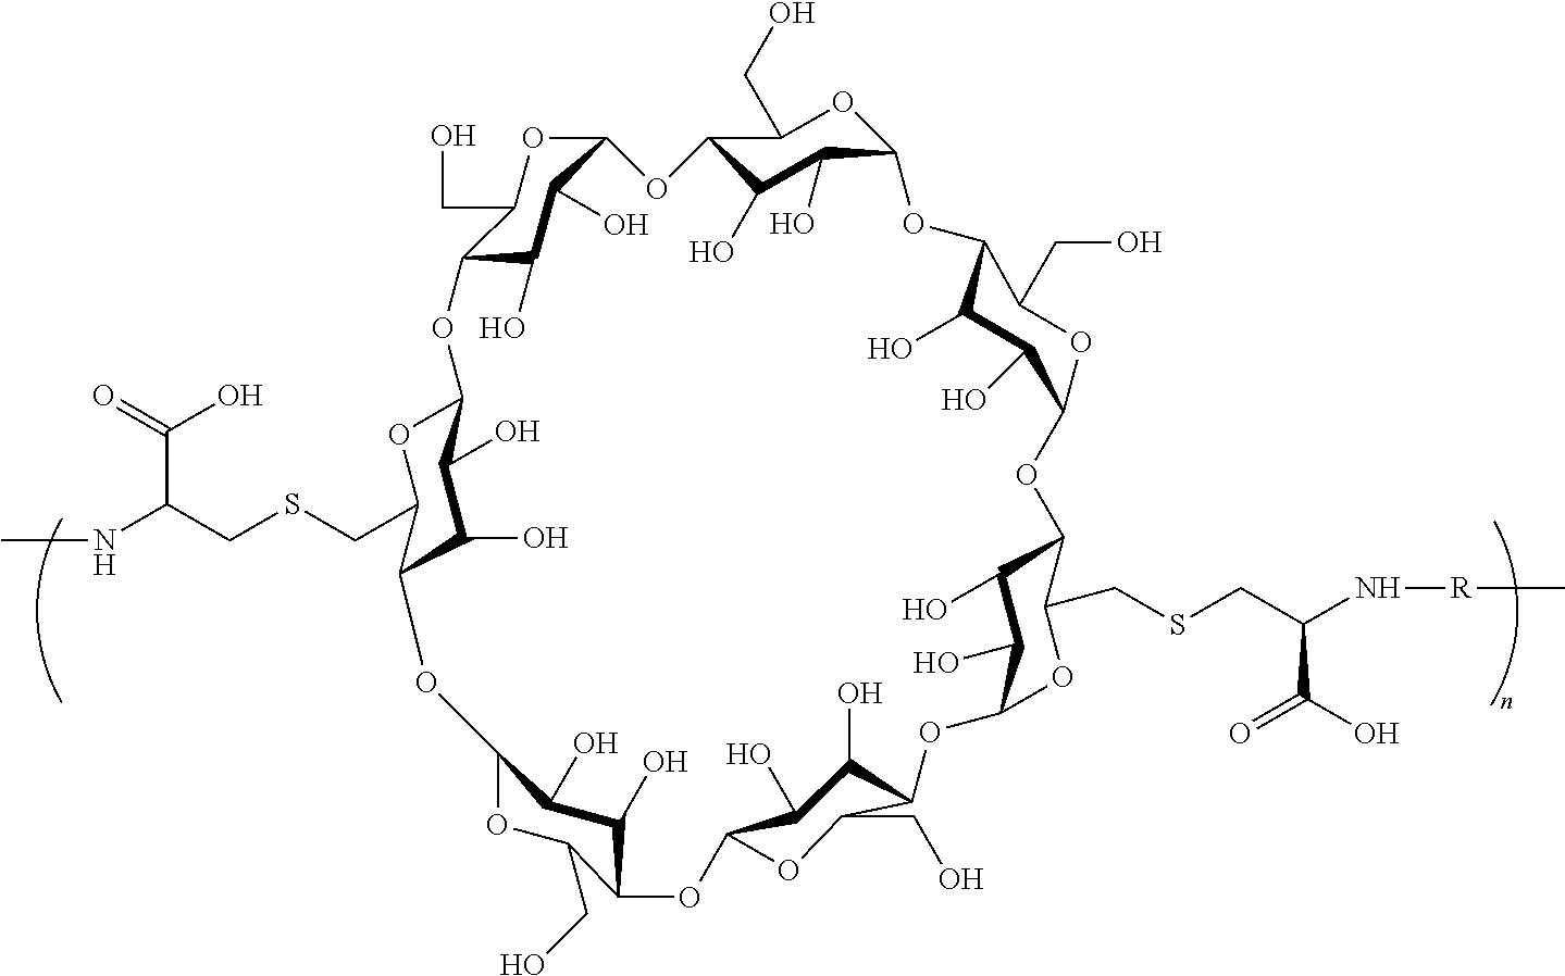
C12OC(CSCC(NC)C(=O)O)C(C(O)C1O)OC1C(O)C(O)C(OC3C(O)C(O)C(OC4C(O)C(O)C(OC5C(O)C(O)C(OC6C(O)C(O)C(OC7OC(CO)C(O2)C(O)C7O)C(CO)O6)C(CO)O5)C(CSCC(N[R]C)C(O)=O)O4)C(CO)O3)C(CO)O1
